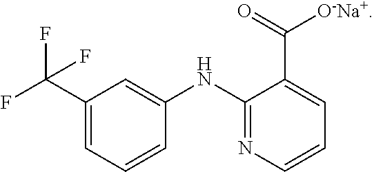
C1(C(F)(F)F)=CC=CC(NC2=NC=CC=C2C(=O)[O-Na+])=C1
